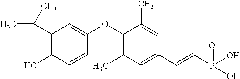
C1(OC2=C(C)C=C(C=CP(O)(=O)O)C=C2C)=CC(C(C)C)=C(O)C=C1
